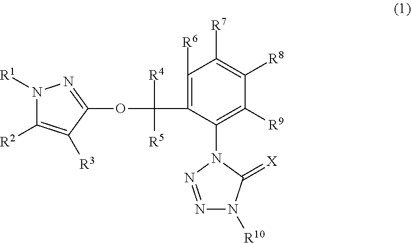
N1([R1])C([R2])=C([R3])C(OC(C2=C([R6])C([R7])=C([R8])C([R9])=C2N2C(=[X])N([R10])N=N2)([R4])[R5])=N1
